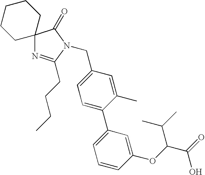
C1=C(C2=CC=CC(OC(C(=O)O)C(C)C)=C2)C(C)=CC(CN2C(CCCC)=NC3(CCCCC3)C2=O)=C1
